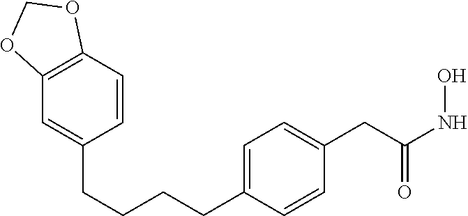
C(C(NO)=O)C1=CC=C(CCCCC2=CC3=C(C=C2)OCO3)C=C1
